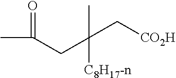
C(CC(C[CO2H])(C)[C8H17-n])(C)=O
